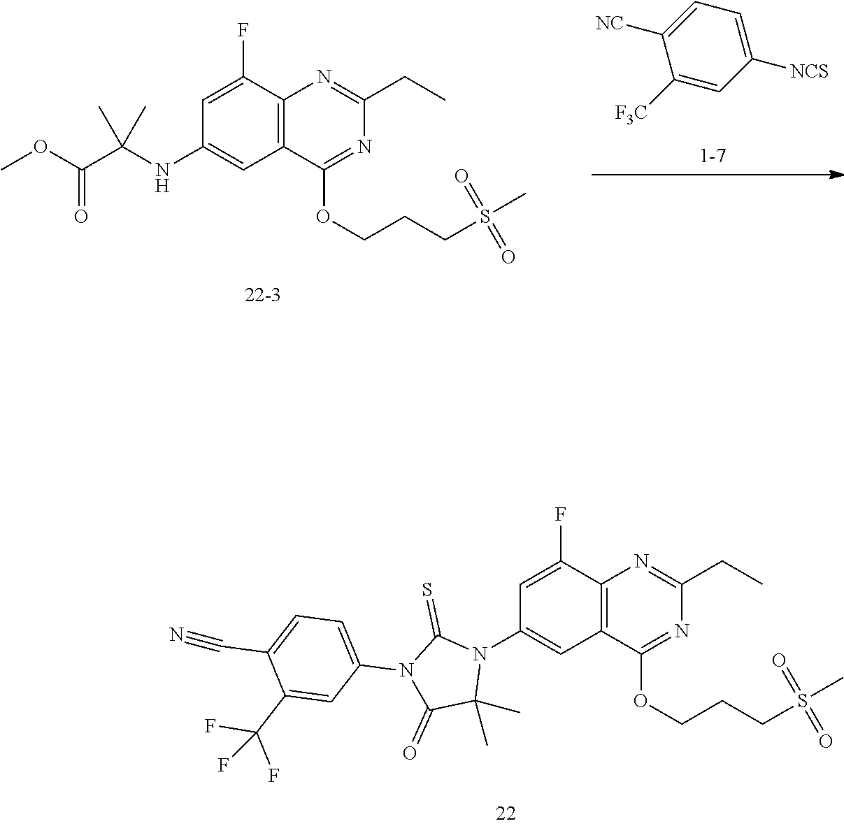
C1=C(F)C2=C(C=C1N1C(=S)N(C3=CC=C(C#N)C(C(F)(F)F)=C3)C(=O)C1(C)C)C(OCCCS(C)(=O)=O)=NC(CC)=N2.C1=C(F)C2=C(C=C1NC(C(=O)OC)(C)C)C(OCCCS(C)(=O)=O)=NC(CC)=N2.C1([F3C])=CC([NCS])=CC=C1[NC]
